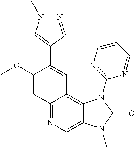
C12=NC=C3C(=C1C=C(C1=CN(C)N=C1)C(OC)=C2)N(C1=NC=CC=N1)C(=O)N3C
